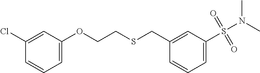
C1=C(OCCSCC2=CC(S(N(C)C)(=O)=O)=CC=C2)C=C(Cl)C=C1
